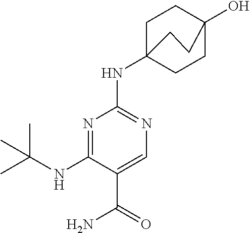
N(C1=NC(NC23CCC(O)(CC2)CC3)=NC=C1C(=O)N)C(C)(C)C
